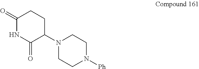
N1(C2C(=O)NC(=O)CC2)CCN([Ph])CC1
